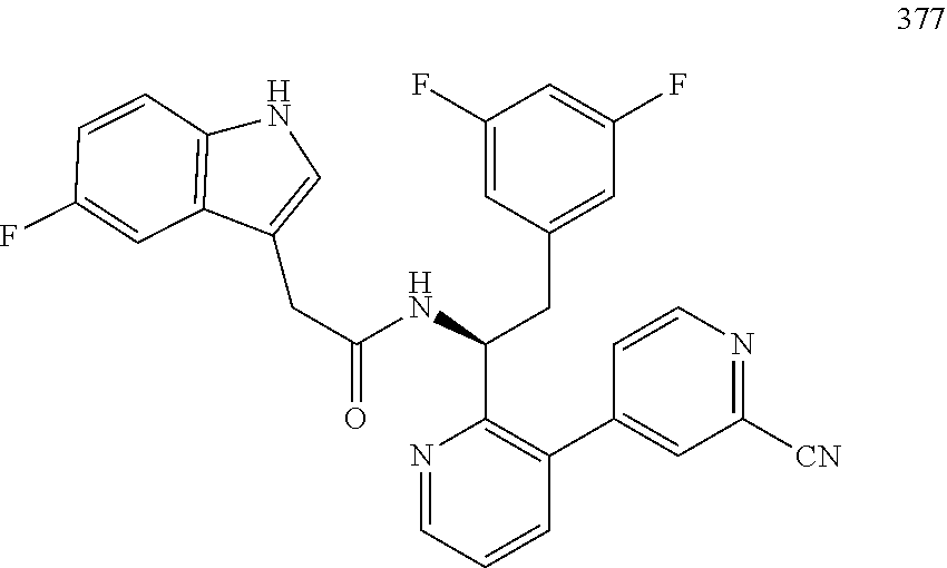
C(C(NC(CC1=CC(F)=CC(F)=C1)C1=C(C2=CC([CN])=NC=C2)C=CC=N1)=O)C1=CNC2=C1C=C(F)C=C2
